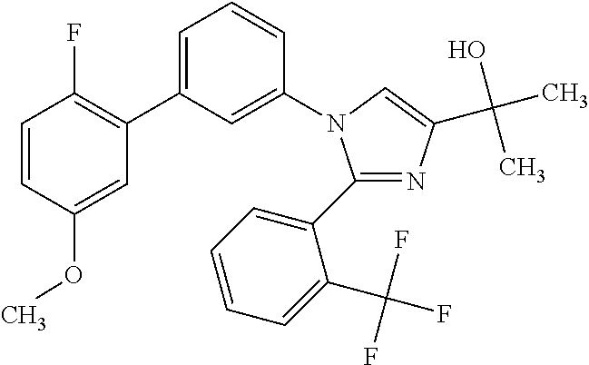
C1(C2=CC=CC=C2C(F)(F)F)=NC(C(O)(C)C)=CN1C1=CC(C2=C(F)C=CC(OC)=C2)=CC=C1
